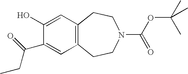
C1(C(=O)CC)=CC2=C(C=C1O)CCN(C(OC(C)(C)C)=O)CC2
